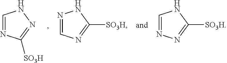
C1=NC([SO3H])=NN1.N1=CN=C([SO3H])N1.C1=NN=C([SO3H])N1
